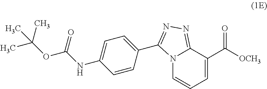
N12C=CC=C(C([OCH3])=O)C1=NN=C2C1=CC=C(NC(OC(C)(C)C)=O)C=C1
